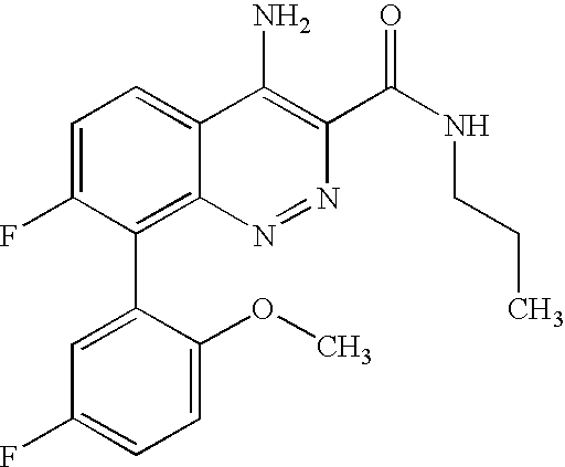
C1=C(F)C(C2=CC(F)=CC=C2OC)=C2C(=C1)C(N)=C(C(NCCC)=O)N=N2
